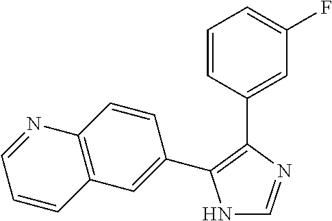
N1C=NC(C2=CC(F)=CC=C2)=C1C1=CC2=C(C=C1)N=CC=C2
